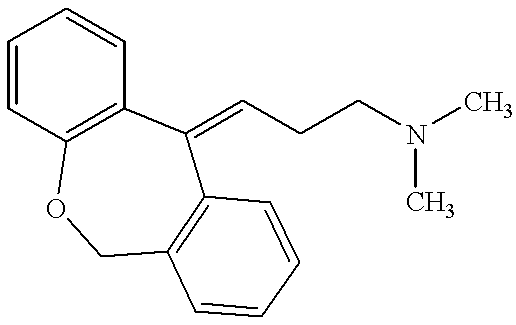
C1=CC2=C(C=C1)C(=CCCN(C)C)C1=C(CO2)C=CC=C1
